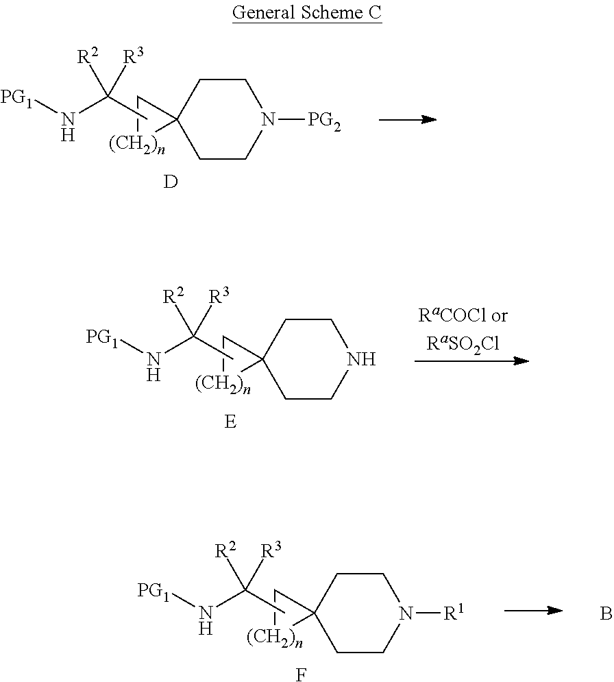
[D].C1CN([PG2])CCC12C[(CH2)n]2.CC([R2])([R3])N[PG1].[E].C1CNCCC12C[(CH2)n]2.CC([R2])([R3])N[PG1].F.C1CN([R1])CCC12C[(CH2)n]2.CC([R2])([R3])N[PG1].B
